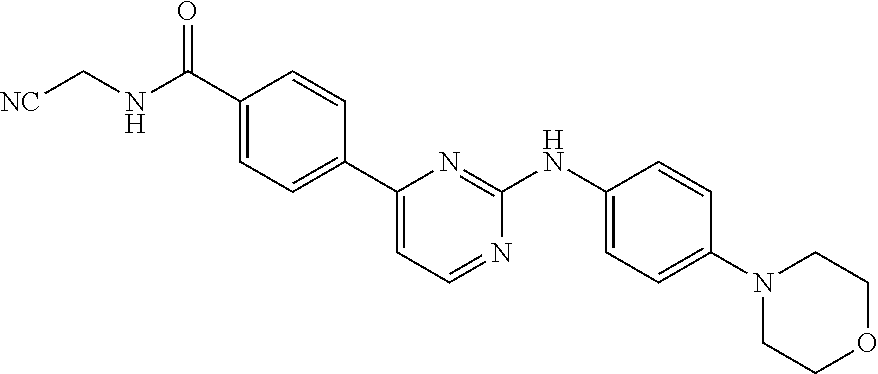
[NC]CNC(C1=CC=C(C2=CC=NC(NC3=CC=C(N4CCOCC4)C=C3)=N2)C=C1)=O
